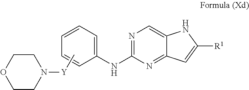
C1(NC2=NC=C3C(=N2)C=C([R1])N3)=CC=CC=C1.C[Y]N1CCOCC1
